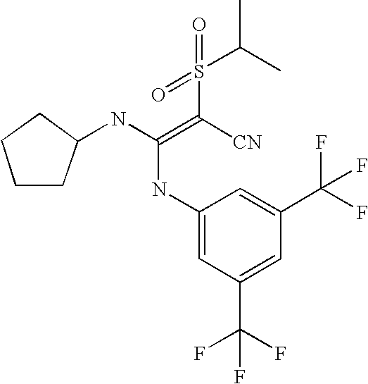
C1(NC(NC2CCCC2)=C([CN])S(=O)(=O)C(C)C)=CC(C(F)(F)F)=CC(C(F)(F)F)=C1
